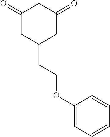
C1(=O)CC(CCOC2=CC=CC=C2)CC(=O)C1
